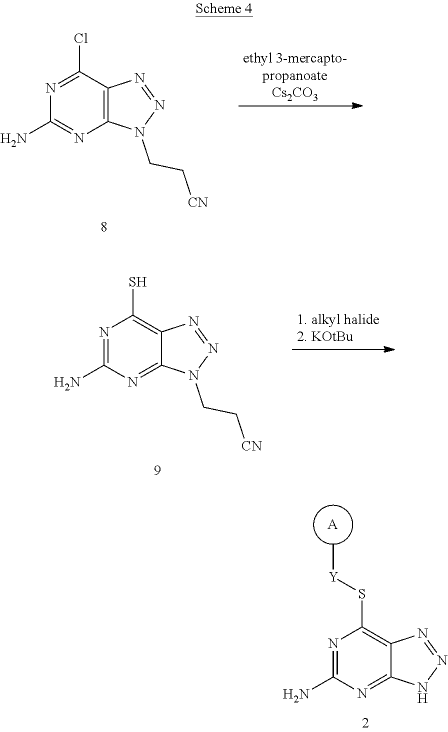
C12=C(C(Cl)=NC(N)=N1)N=NN2CC[CN].C12=NC(N)=NC(S)=C1N=NN2CC[CN].[A].C12=NC(N)=NC(S[Y]C)=C1N=NN2
